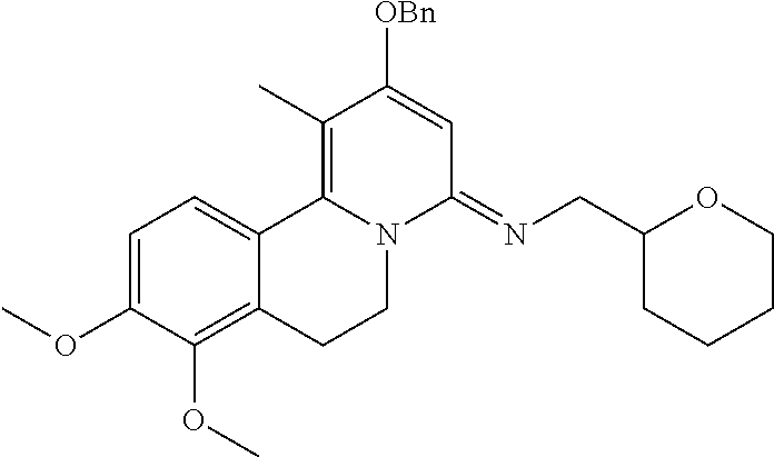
C1=C(OC)C(OC)=C2C(=C1)C1=C(C)C([OBn])=CC(=NCC3CCCCO3)N1CC2
